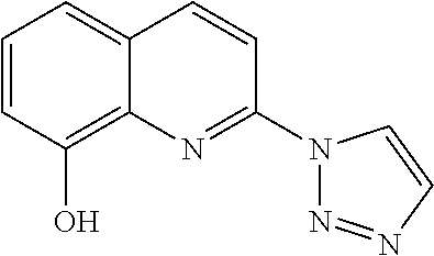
C1=CC(O)=C2C(=C1)C=CC(N1N=NC=C1)=N2
